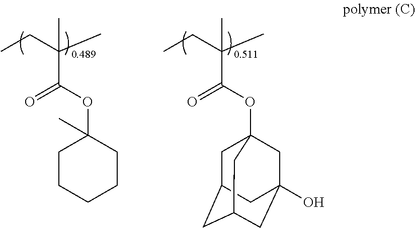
O(C(C(C)(CC)C)=O)C12CC3CC(CC(O)(C1)C3)C2.C(C(C)(CC)C)(=O)OC1(C)CCCCC1
